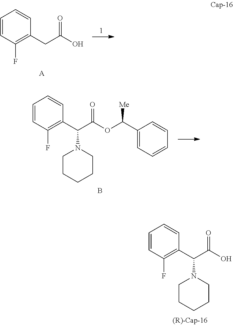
C1=CC(F)=C(C(C(O)=O)N2CCCCC2)C=C1.C1=CC(F)=C(CC(O)=O)C=C1.[A].C1=CC(F)=C(C(C(OC(C2=CC=CC=C2)[Me])=O)N2CCCCC2)C=C1.B
